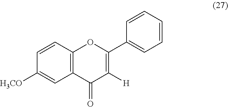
C1=CC2=C(C=C1[H3CO])C(=O)C([H])=C(C1=CC=CC=C1)O2
